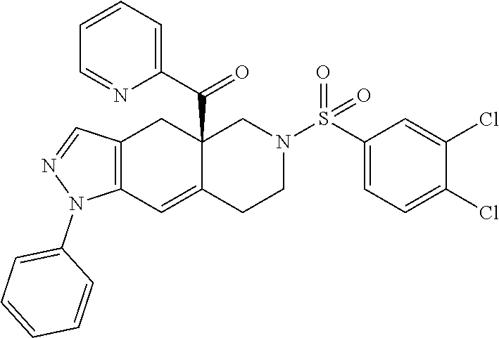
C12(C(C3=CC=CC=N3)=O)C(=CC3=C(C1)C=NN3C1=CC=CC=C1)CCN(S(C1=CC=C(Cl)C(Cl)=C1)(=O)=O)C2
